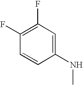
C1(F)=C(F)C=C(NC)C=C1
